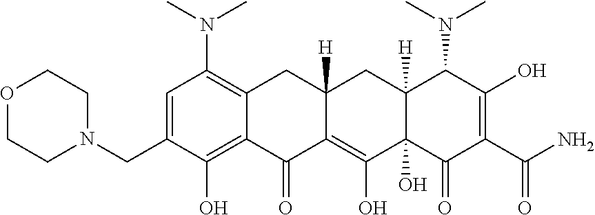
C1=C(CN2CCOCC2)C(O)=C2C(=C1N(C)C)CC1([H])C(=C(O)C3(O)C([H])(C1)C(N(C)C)C(O)=C(C(N)=O)C3=O)C2=O
